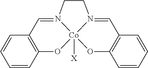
C12=C(C=CC=C1)C=N1[Co]3([X])(O2)N(=CC2=C(C=CC=C2)O3)CC1
